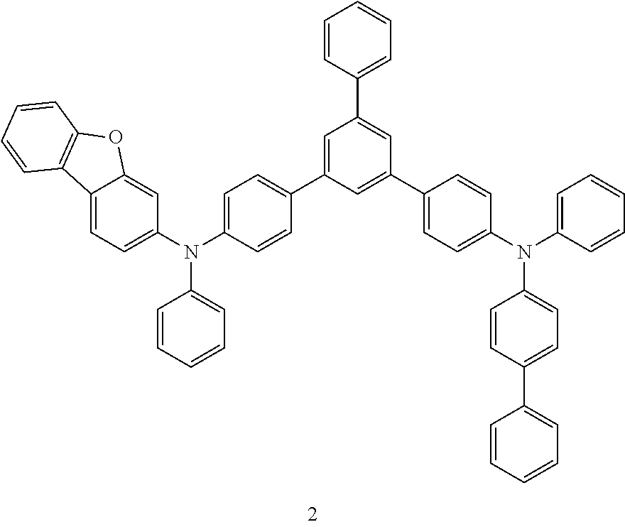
C1=CC(C2=CC(C3=CC=C(N(C4=CC=C(C5=CC=CC=C5)C=C4)C4=CC=CC=C4)C=C3)=CC(C3=CC=C(N(C4=CC=CC=C4)C4=CC=C5C(=C4)OC4=C5C=CC=C4)C=C3)=C2)=CC=C1
